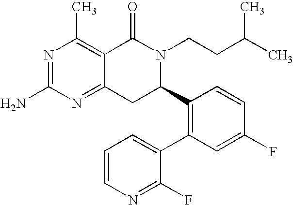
C12=NC(N)=NC(C)=C1C(=O)N(CCC(C)C)C(C1=C(C3=CC=CN=C3F)C=C(F)C=C1)C2
